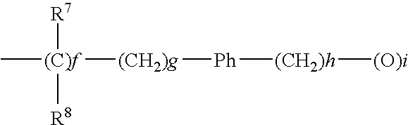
C[(C)f]([R7])([R8])[(CH2)g][Ph][(CH2)h][(O)i]
